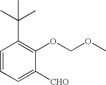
C1=CC=C([CHO])C(OCOC)=C1C(C)(C)C
